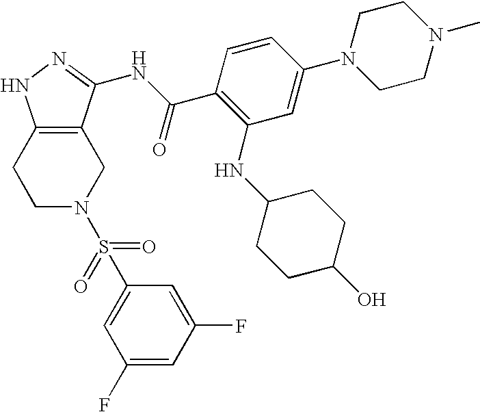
C1C2=C(CCN1S(C1=CC(F)=CC(F)=C1)(=O)=O)NN=C2NC(C1=C(NC2CCC(O)CC2)C=C(N2CCN(C)CC2)C=C1)=O
